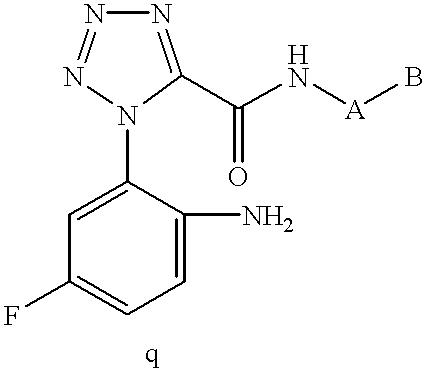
C1(N)=CC=C(F)C=C1N1C(C(N[A]B)=O)=NN=N1
